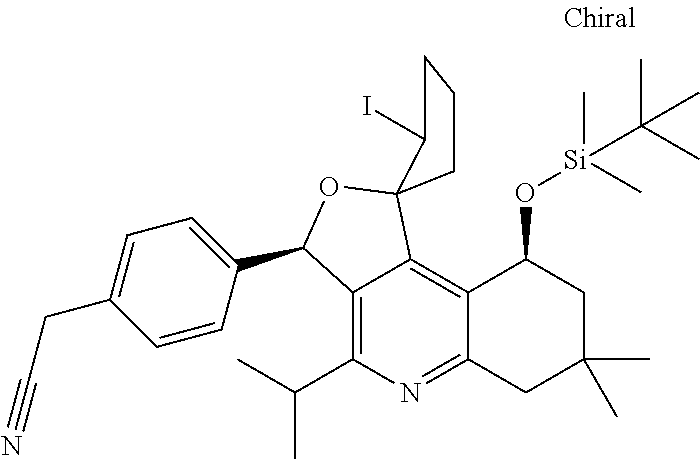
C1CC2(C(I)C1)C1=C3C(=NC(C(C)C)=C1C(C1=CC=C(CC#N)C=C1)O2)CC(C)(C)CC3O[Si](C)(C)C(C)(C)C
